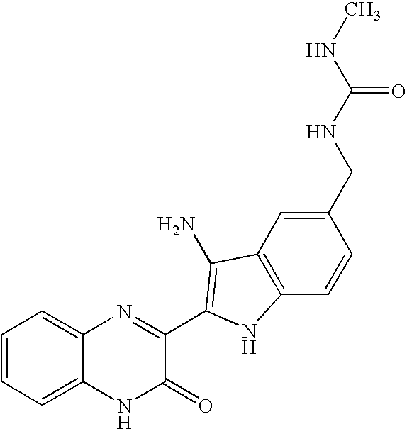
C1=C2C(=CC=C1)N=C(C1=C(N)C3=C(C=CC(CNC(NC)=O)=C3)N1)C(=O)N2
